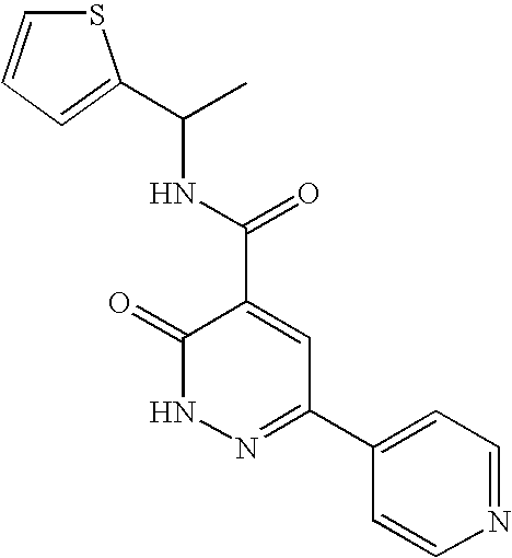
C1(=O)NN=C(C2=CC=NC=C2)C=C1C(NC(C1=CC=CS1)C)=O
